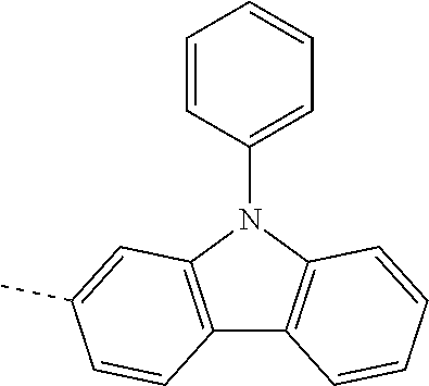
C12=C(N(C3=CC=CC=C3)C3=C1C=CC=C3)C=C(C)C=C2
